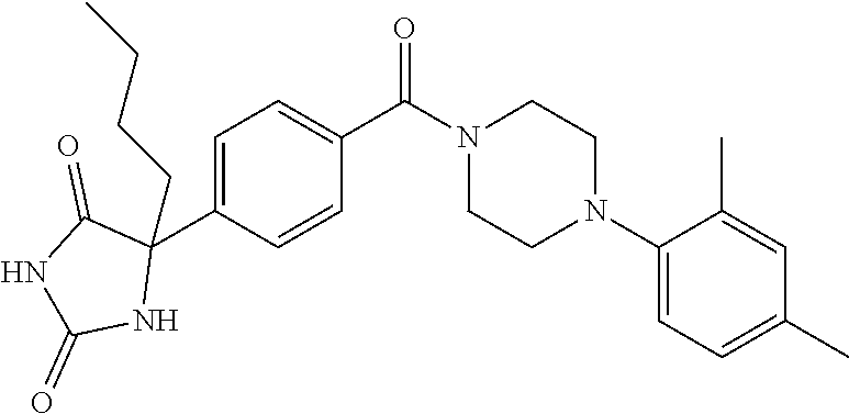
C1=C(C2(CCCC)C(=O)NC(=O)N2)C=CC(C(N2CCN(C3=CC=C(C)C=C3C)CC2)=O)=C1
